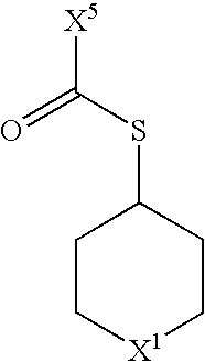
S(C1CC[X1]CC1)C([X5])=O
